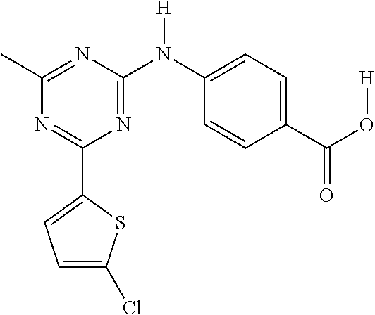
C1(C2=CC=C(Cl)S2)=NC(C)=NC(N(C2=CC=C(C(O[H])=O)C=C2)[H])=N1
